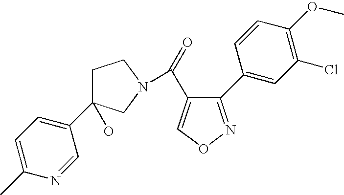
C1C(C2=CC=C(C)N=C2)(O)CN(C(=O)C2=CON=C2C2=CC(Cl)=C(OC)C=C2)C1
